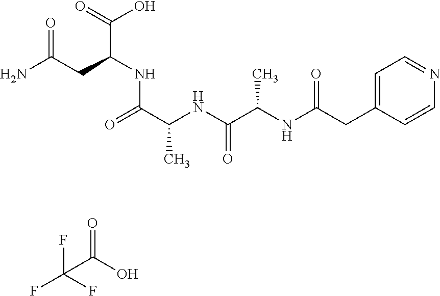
C1=C(CC(NC(C(NC(C(=O)NC(C(=O)O)CC(N)=O)C)=O)C)=O)C=CN=C1.O=C(O)C(F)(F)F
